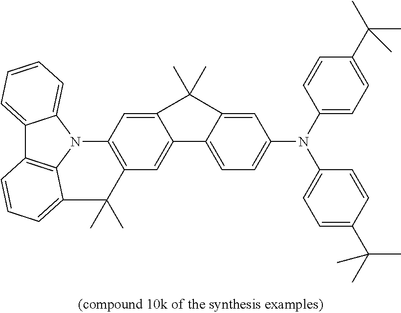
C1=C2C(=CC=C1N(C1=CC=C(C(C)(C)C)C=C1)C1=CC=C(C(C)(C)C)C=C1)C1=CC3=C(C=C1C2(C)C)N1C2=CC=CC=C2C2=C1C(=CC=C2)C3(C)C
